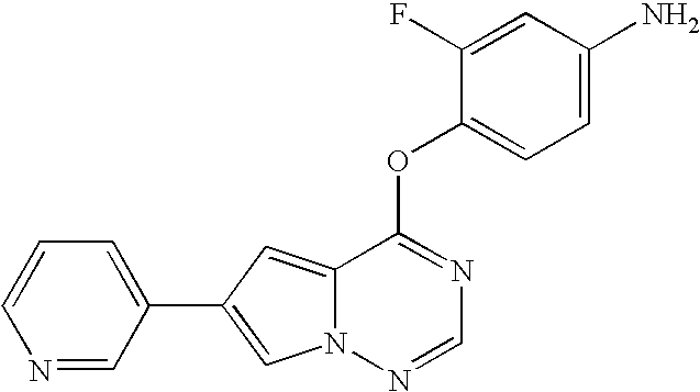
N1=CC(C2=CN3C(=C2)C(OC2=CC=C(N)C=C2F)=NC=N3)=CC=C1
